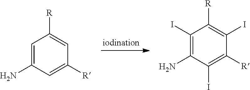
C1(I)=C(N)C(I)=C([R])C(I)=C1[R].C1=C(N)C=C([R])C=C1[R]
